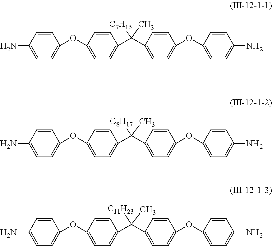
C1=CC(N)=CC=C1OC1=CC=C(C(C2=CC=C(OC3=CC=C(N)C=C3)C=C2)([C7H15])C)C=C1.C1=CC(N)=CC=C1OC1=CC=C(C(C2=CC=C(OC3=CC=C(N)C=C3)C=C2)([C8H17])C)C=C1.C1=CC(N)=CC=C1OC1=CC=C(C(C2=CC=C(OC3=CC=C(N)C=C3)C=C2)([C11H23])C)C=C1
